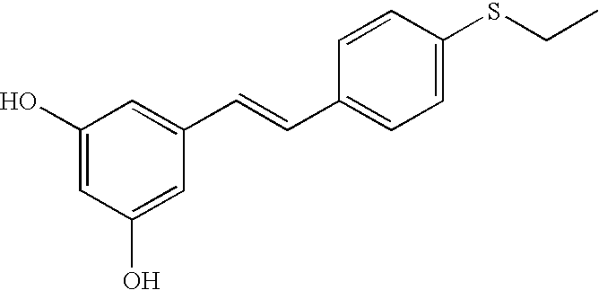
C1(O)=CC(O)=CC(C=CC2=CC=C(SCC)C=C2)=C1
